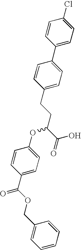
C1(Cl)=CC=C(C2=CC=C(CCC(C(O)=O)OC3=CC=C(C(OCC4=CC=CC=C4)=O)C=C3)C=C2)C=C1
